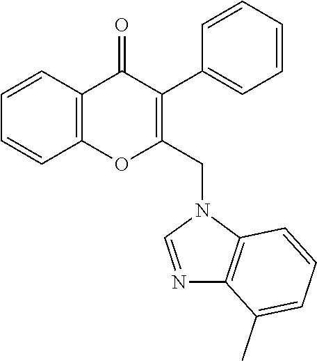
C1=CC2=C(C=C1)C(=O)C(C1=CC=CC=C1)=C(CN1C=NC3=C1C=CC=C3C)O2
